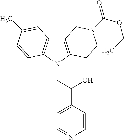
C12=C(N(CC(C3=CC=NC=C3)O)C3=C1C=C(C)C=C3)CCN(C(OCC)=O)C2
